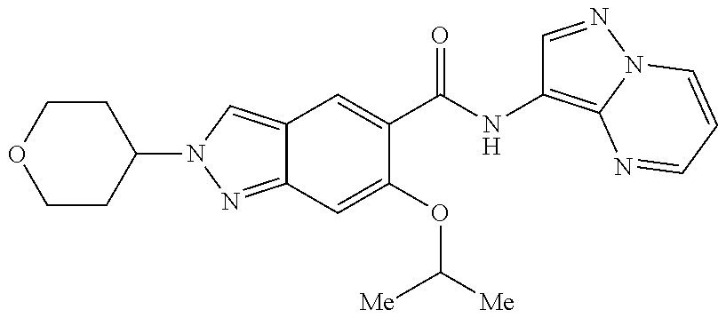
C12=CN(C3CCOCC3)N=C1C=C(OC([Me])[Me])C(C(NC1=C3N(N=C1)C=CC=N3)=O)=C2
